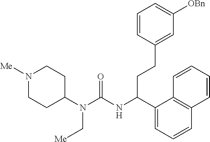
N1([Me])CCC(N(C(NC(C2=CC=CC3=C2C=CC=C3)CCC2=CC([OBn])=CC=C2)=O)C[Me])CC1
